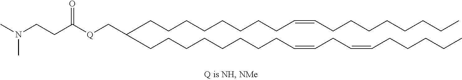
C(CCCCCCC=CCCCCCCCC)CC(CCCCCCCCC=CCC=CCCCCC)C[Q]C(CCN(C)C)=O
